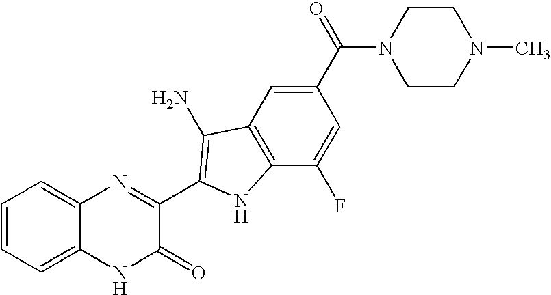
C1=C2C(=CC=C1)N=C(C1=C(N)C3=C(C(F)=CC(C(=O)N4CCN(C)CC4)=C3)N1)C(=O)N2
